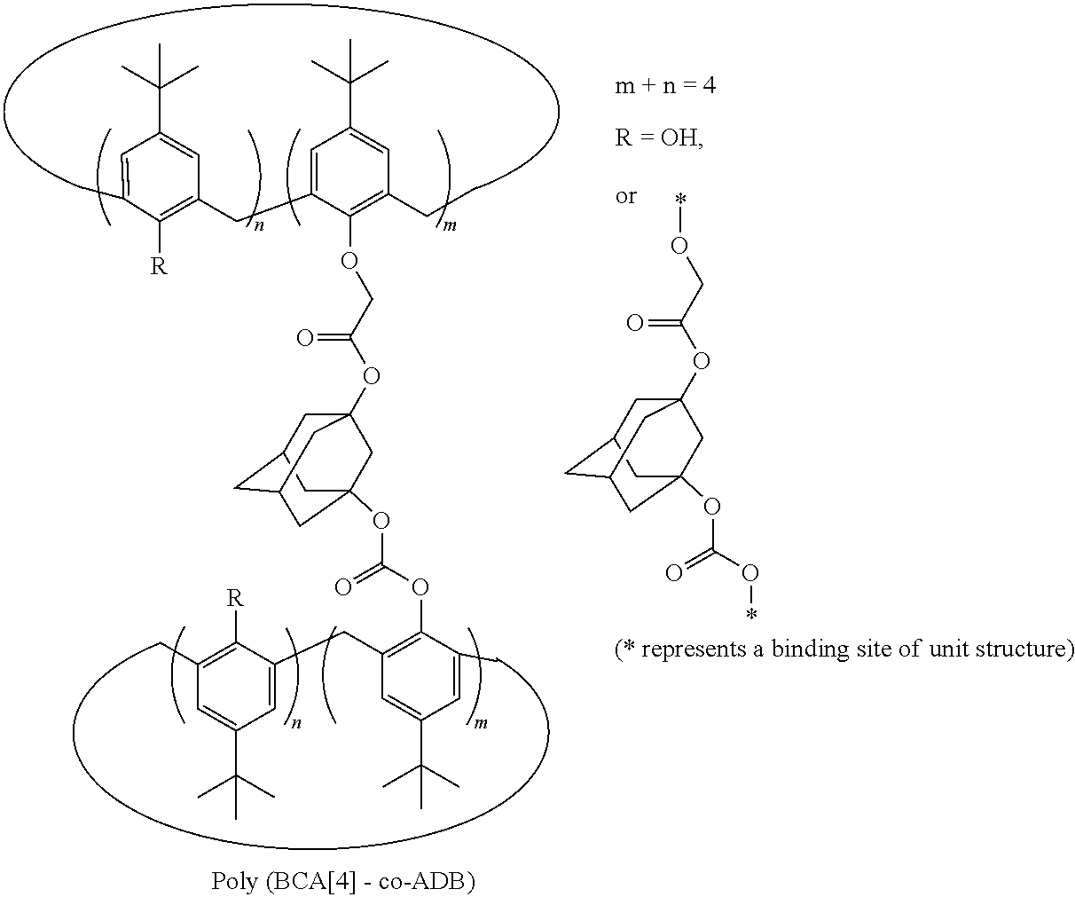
C1=C(C)C([R])=C(CC2=CC(C(C)(C)C)=CC(CC)=C2OCC(OC23CC4CC(CC(OC(OC5=C(CC6=CC(C(C)(C)C)=CC(C)=C6[R])C=C(C(C)(C)C)C=C5C)=O)(C2)C4)C3)=O)C=C1C(C)(C)C.O(CC(OC12CC3CC(CC(OC(O*)=O)(C1)C3)C2)=O)*
